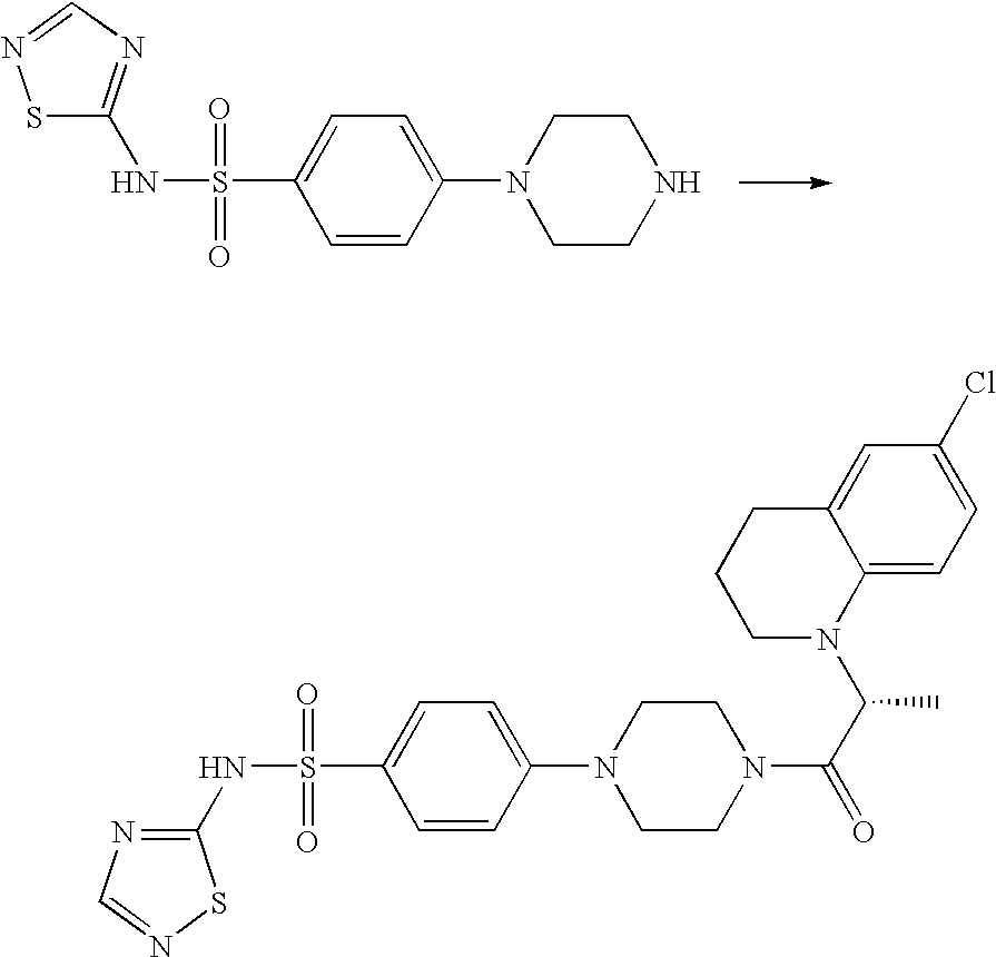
N(S(=O)(=O)C1=CC=C(N2CCNCC2)C=C1)C1=NC=NS1.N(S(=O)(=O)C1=CC=C(N2CCN(C(C(N3C4=CC=C(Cl)C=C4CCC3)C)=O)CC2)C=C1)C1=NC=NS1
